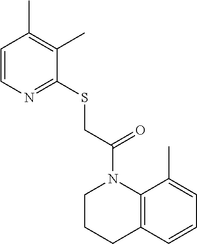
C1(SCC(N2CCCC3=C2C(C)=CC=C3)=O)=NC=CC(C)=C1C
